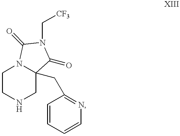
C1CNCC2(CC3=NC=CC=C3)N1C(=O)N(C[CF3])C2=O
